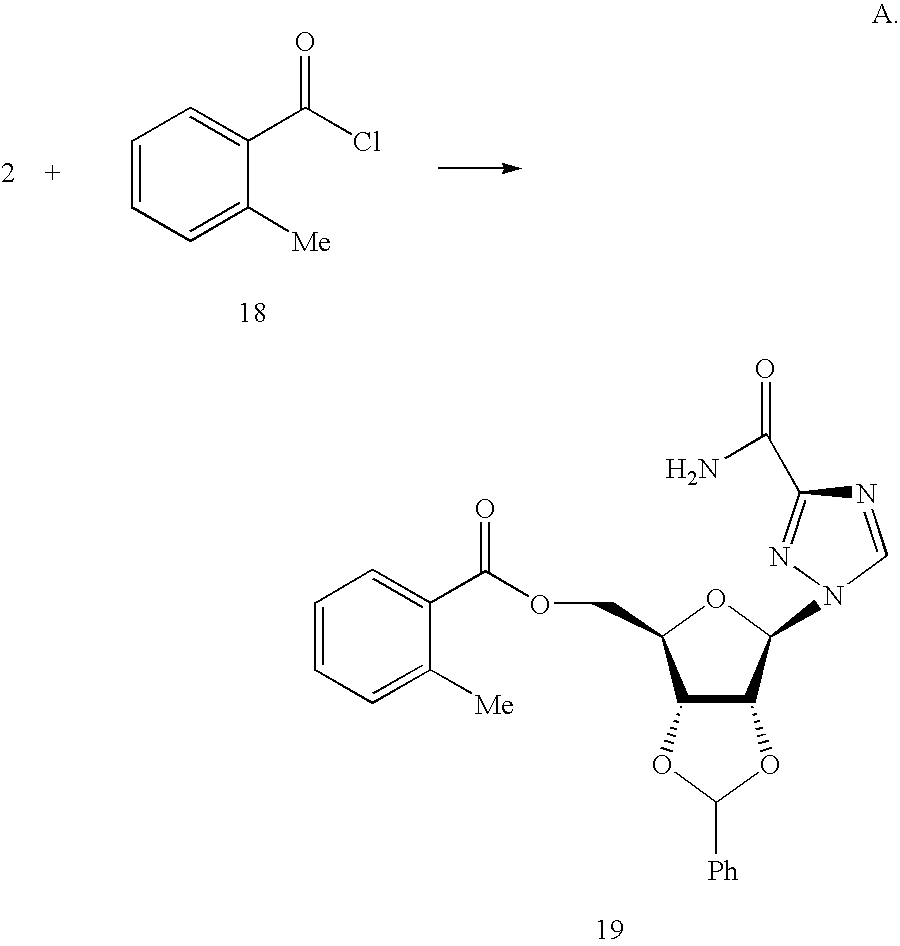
N1=CN(C2C3C(C(COC(C4=CC=CC=C4[Me])=O)O2)OC([Ph])O3)N=C1C(N)=O.C1=CC=C([Me])C(C(Cl)=O)=C1
